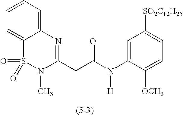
C1=CC=C2C(=C1)S(=O)(=O)N(C)C(CC(N(C1=CC([SO2C12H25])=CC=C1[OCH3])[H])=O)=N2
